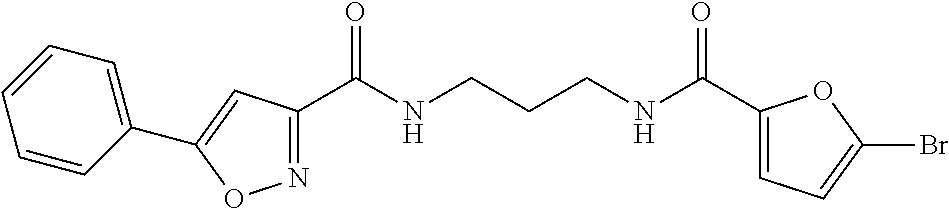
C1(C(NCCCNC(C2=CC=C(Br)O2)=O)=O)=NOC(C2=CC=CC=C2)=C1
